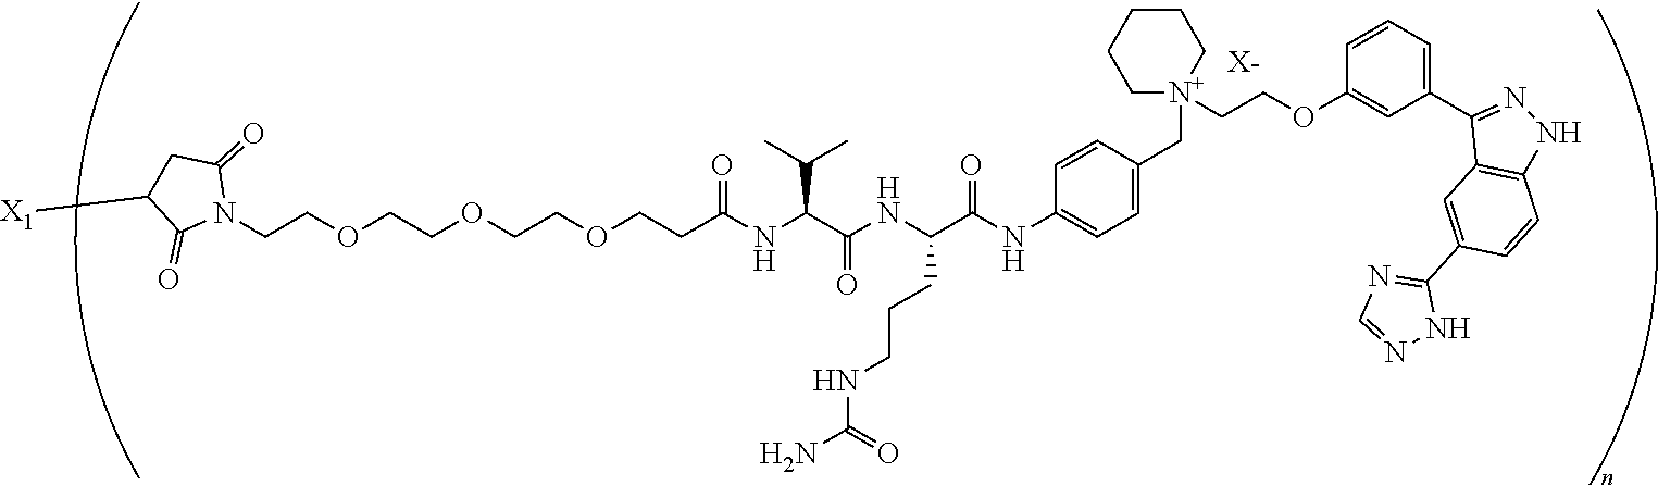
[X-].N1(CCOCCOCCOCCC(NC(C(NC(C(NC2=CC=C(C[N+]3(CCOC4=CC(C5=NNC6=C5C=C(C5=NC=NN5)C=C6)=CC=C4)CCCCC3)C=C2)=O)CCCNC(=O)N)=O)C(C)C)=O)C(=O)CC([X1])C1=O
